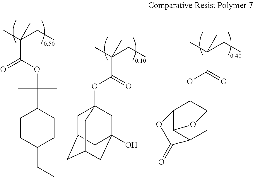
CC(CC)(C(OC1C2C3C(CC1O3)C(=O)O2)=O)C.CC(CC)(C(OC(C1CCC(CC)CC1)(C)C)=O)C.CC(CC)(C(OC12CC3CC(CC(O)(C1)C3)C2)=O)C
